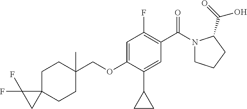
C1C2(CCC(COC3=CC(F)=C(C(N4CCCC4C(=O)O)=O)C=C3C3CC3)(C)C1)C(F)(F)C2
